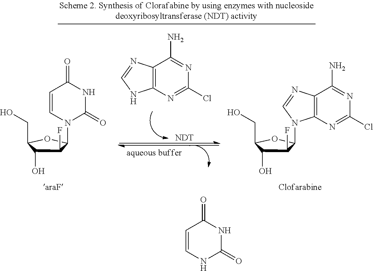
C1(F)C(O)C(CO)OC1N1C(=O)NC(=O)C=C1.[NDT].C12=C(N=C(Cl)N=C1N)NC=N2.C1(F)C(O)C(CO)OC1N1C2=C(N=C1)C(N)=NC(Cl)=N2.C1=CNC(=O)NC1=O
